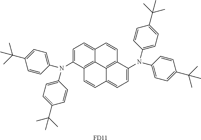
C1=C(N(C2=CC=C(C(C)(C)C)C=C2)C2=CC=C(C(C)(C)C)C=C2)C2=C3C(=C1)C=CC1=C3C(=CC=C1N(C1=CC=C(C(C)(C)C)C=C1)C1=CC=C(C(C)(C)C)C=C1)C=C2.[FD11]
